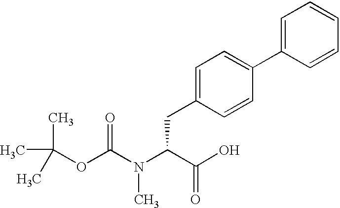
CC(OC(N(C(C(O)=O)CC1=CC=C(C2=CC=CC=C2)C=C1)C)=O)(C)C
